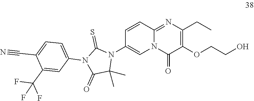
C1=CC2=NC(CC)=C(OCCO)C(=O)N2C=C1N1C(=S)N(C2=CC=C(C#N)C(C(F)(F)F)=C2)C(=O)C1(C)C
